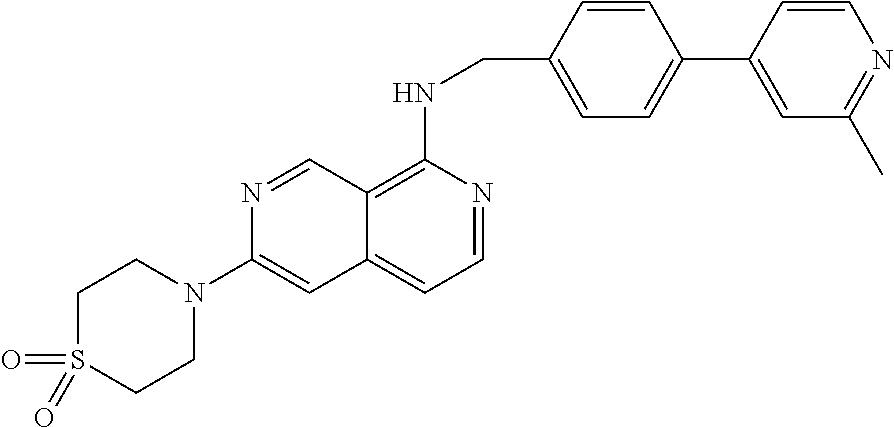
C12=C(NCC3=CC=C(C4=CC(C)=NC=C4)C=C3)N=CC=C1C=C(N1CCS(=O)(=O)CC1)N=C2
